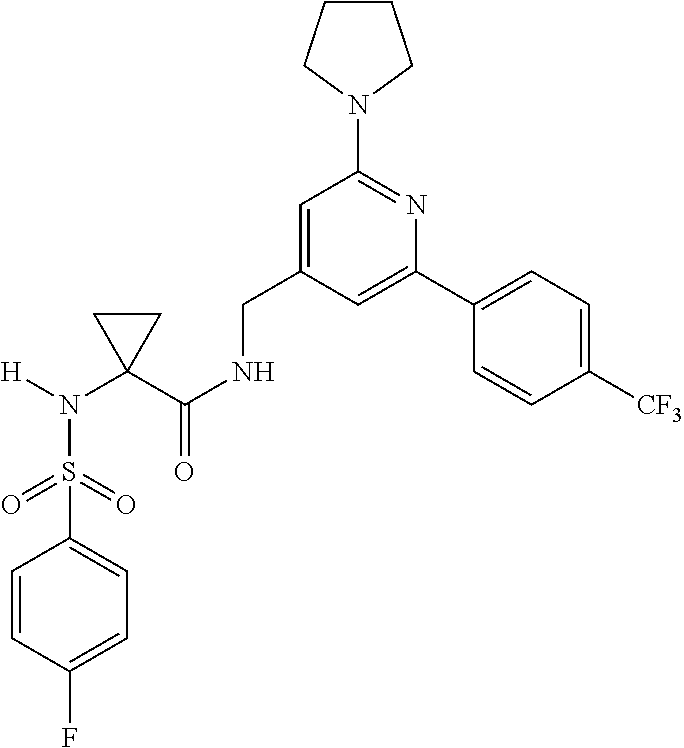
C1(S(=O)(=O)N([H])C2(C(NCC3=CC(N4CCCC4)=NC(C4=CC=C([CF3])C=C4)=C3)=O)CC2)=CC=C(F)C=C1
